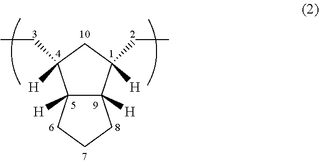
CCC1([H])C2([H])C([H])(C(CC)([H])C1)CCC2
